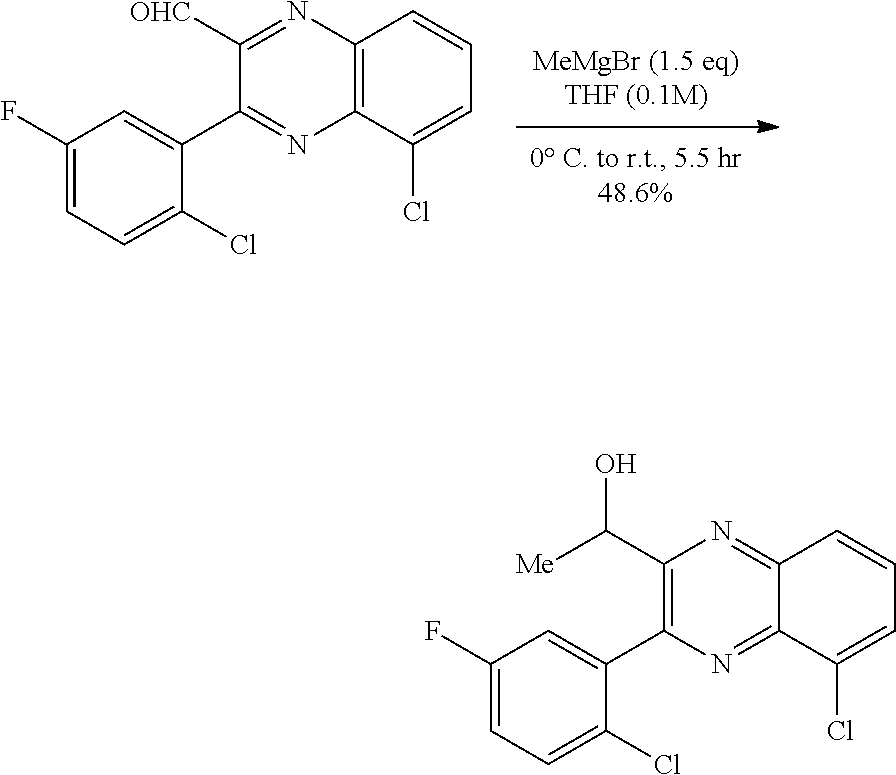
C12=C(C=CC=C1Cl)N=C([OHC])C(C1=CC(F)=CC=C1Cl)=N2.C12=NC(C3=CC(F)=CC=C3Cl)=C(C([Me])O)N=C1C=CC=C2Cl
